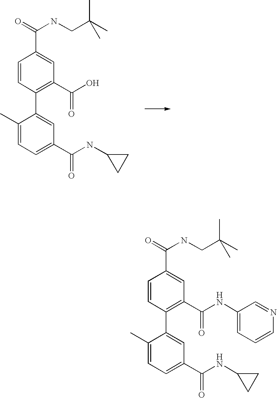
O=C(NCC(C)(C)C)C1=CC(C(=O)O)=C(C2=CC(C(NC3CC3)=O)=CC=C2C)C=C1.O=C(NCC(C)(C)C)C1=CC(C(NC2=CC=CN=C2)=O)=C(C2=CC(C(NC3CC3)=O)=CC=C2C)C=C1
